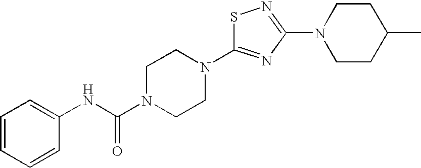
S1C(N2CCN(C(NC3=CC=CC=C3)=O)CC2)=NC(N2CCC(C)CC2)=N1
